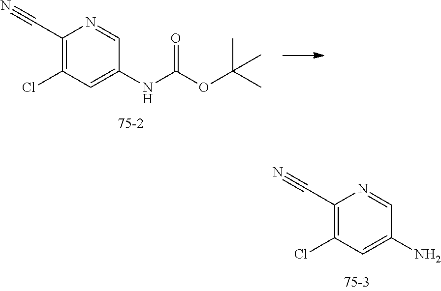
C1(C#N)=C(Cl)C=C(NC(OC(C)(C)C)=O)C=N1.C1(C#N)=C(Cl)C=C(N)C=N1
